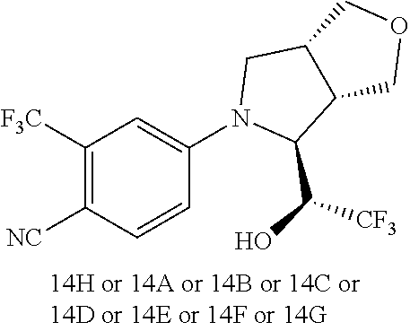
C1=C(N2C(C(O)[CF3])C3C(C2)COC3)C=CC([NC])=C1[F3C]
